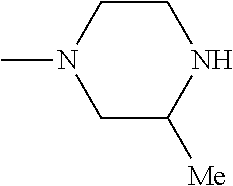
C1C([Me])NCCN1C
